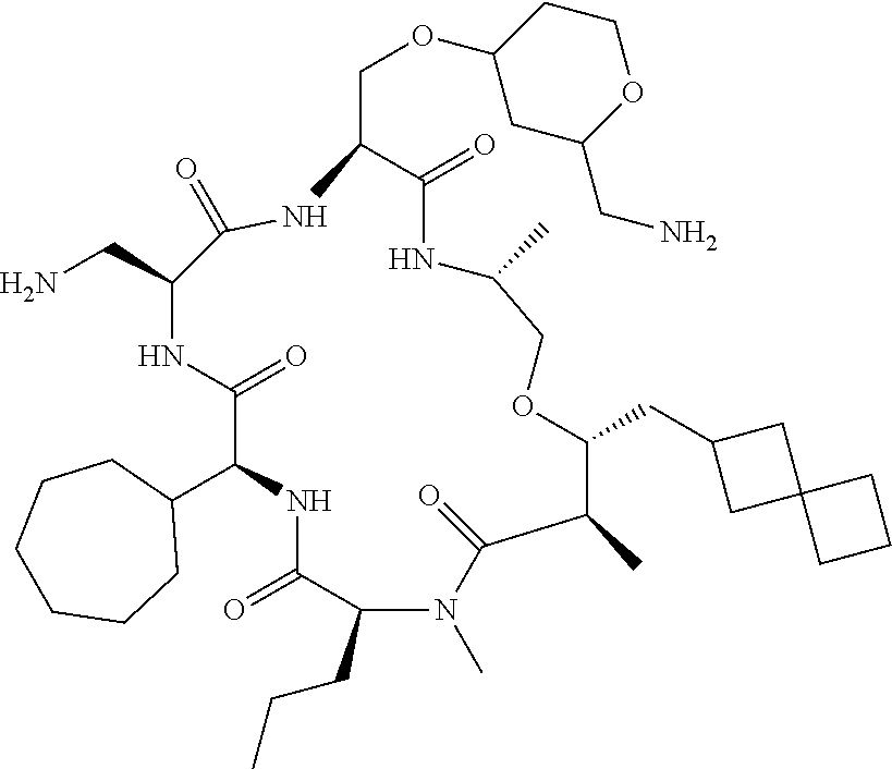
C1(C2NC(=O)C(CCC)N(C)C(=O)C(C)C(CC3CC4(C3)CCC4)OCC(C)NC(=O)C(COC3CC(CN)OCC3)NC(=O)C(CN)NC2=O)CCCCCC1
